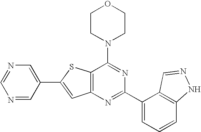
C1CN(C2=NC(C3=CC=CC4=C3C=NN4)=NC3=C2SC(C2=CN=CN=C2)=C3)CCO1
